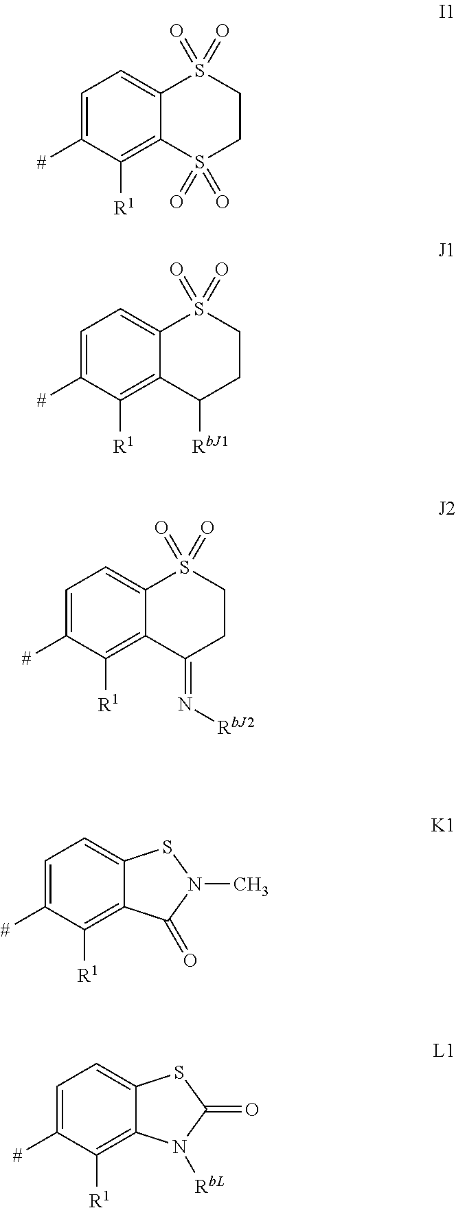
C1=C([#])C([R1])=C2C(=C1)S(=O)(=O)CCS2(=O)=O.C1=C([#])C([R1])=C2C(=C1)S(=O)(=O)CCC2[RbJ1].C1=C([#])C([R1])=C2C(=C1)S(=O)(=O)CCC2=N[RbJ2].C1=C([#])C([R1])=C2C(=C1)SN(C)C2=O.C1=C([#])C([R1])=C2C(=C1)SC(=O)N2[RbL]
